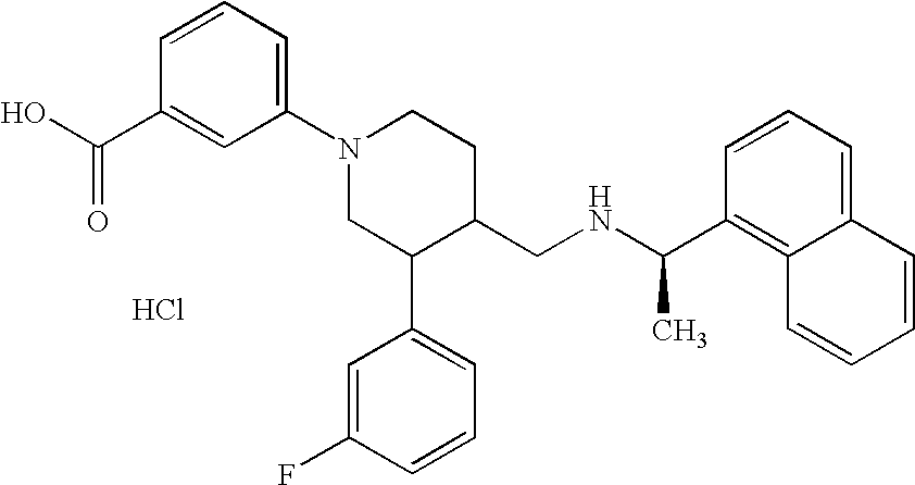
Cl.C1(N2CC(C3=CC=CC(F)=C3)C(CNC(C3=C4C(=CC=C3)C=CC=C4)C)CC2)=CC=CC(C(O)=O)=C1
